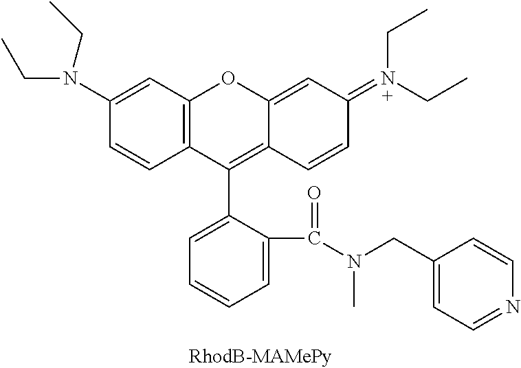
C1(N(CC)CC)=CC2=C(C=C1)C(C1=CC=CC=C1C(=O)N(CC1=CC=NC=C1)C)=C1C(=CC(=N(CC)CC)C=C1)O2
